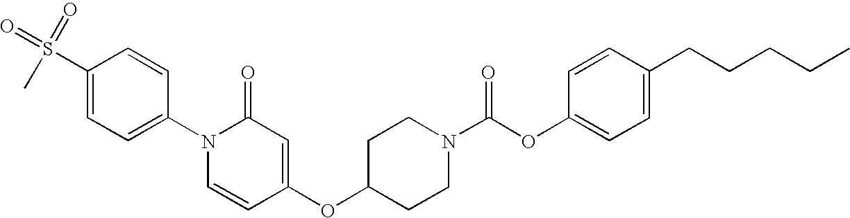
S(C1=CC=C(N2C=CC(OC3CCN(C(OC4=CC=C(CCCCC)C=C4)=O)CC3)=CC2=O)C=C1)(=O)(=O)C
